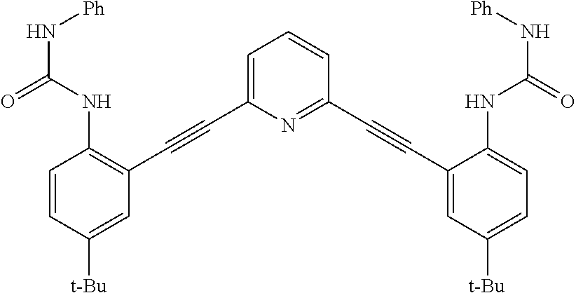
C(#CC1=C(NC(N[Ph])=O)C=CC([t-Bu])=C1)C1=CC=CC(C#CC2=CC([t-Bu])=CC=C2NC(N[Ph])=O)=N1
